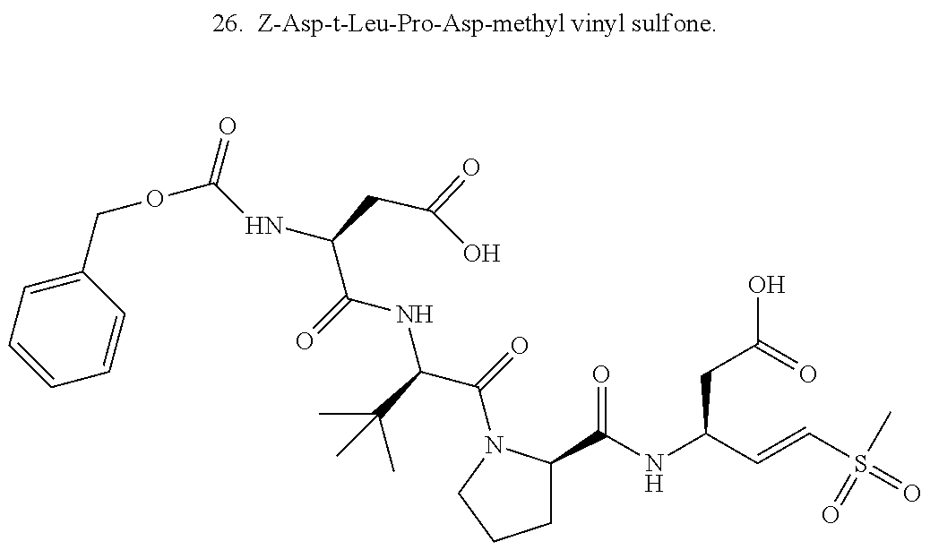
C1=CC=C(COC(NC(C(=O)NC(C(=O)N2C(C(NC(C=CS(=O)(C)=O)CC(O)=O)=O)CCC2)C(C)(C)C)CC(=O)O)=O)C=C1
